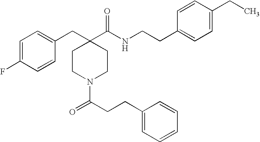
C1=C(F)C=CC(CC2(C(=O)NCCC3=CC=C(CC)C=C3)CCN(C(CCC3=CC=CC=C3)=O)CC2)=C1
